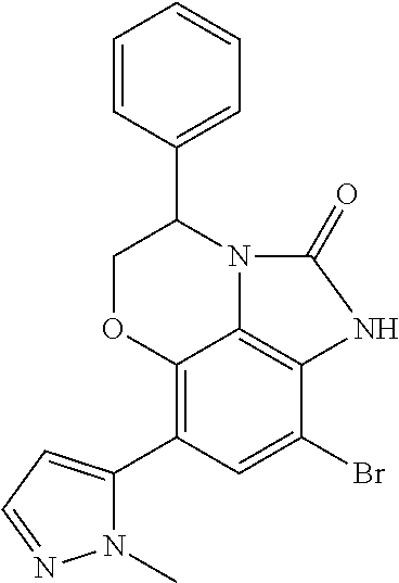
C12=C(C3=CC=NN3C)C=C(Br)C3=C1N(C(C1=CC=CC=C1)CO2)C(=O)N3
